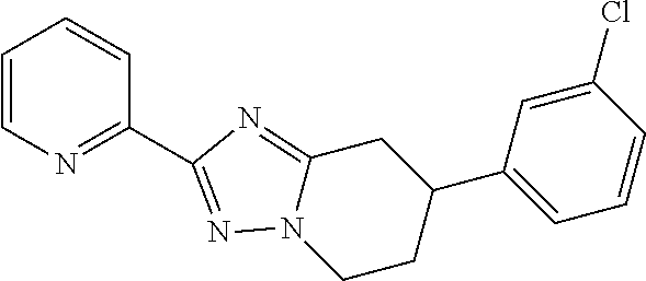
C1=CN=C(C2=NN3C(=N2)CC(C2=CC=CC(Cl)=C2)CC3)C=C1
